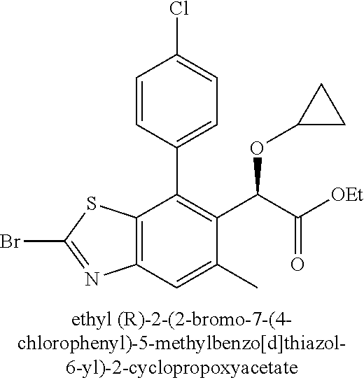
C12=C(C=C(C)C(C(C([OEt])=O)OC3CC3)=C1C1=CC=C(Cl)C=C1)N=C(Br)S2
